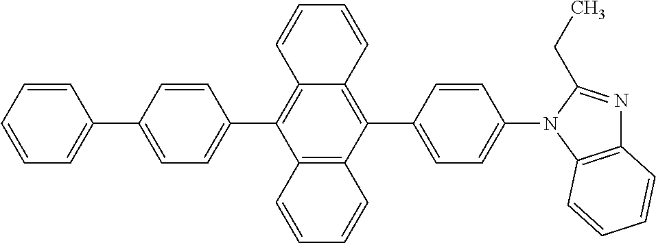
C1=CC=CC(C2=CC=C(C3=C4C(=C(C5=CC=C(N6C7=C(N=C6CC)C=CC=C7)C=C5)C5=C3C=CC=C5)C=CC=C4)C=C2)=C1
